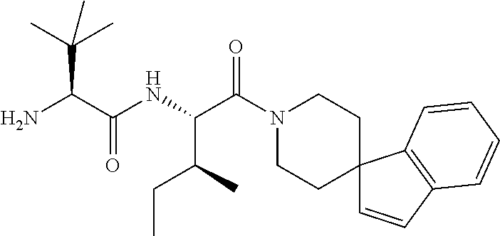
NC(C(NC(C(N1CCC2(CC1)C=CC1=C2C=CC=C1)=O)C(CC)C)=O)C(C)(C)C
